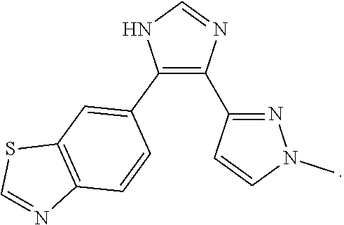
C1(C2=CC3=C(C=C2)N=CS3)=C(C2=NN(C)C=C2)N=CN1
